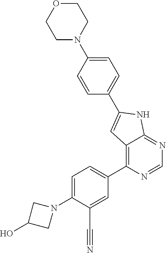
N1(C2=CC=C(C3=C4C(=NC=N3)NC(C3=CC=C(N5CCOCC5)C=C3)=C4)C=C2C#N)CC(O)C1
